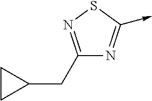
C1(CC2CC2)=NSC(->C)=N1
